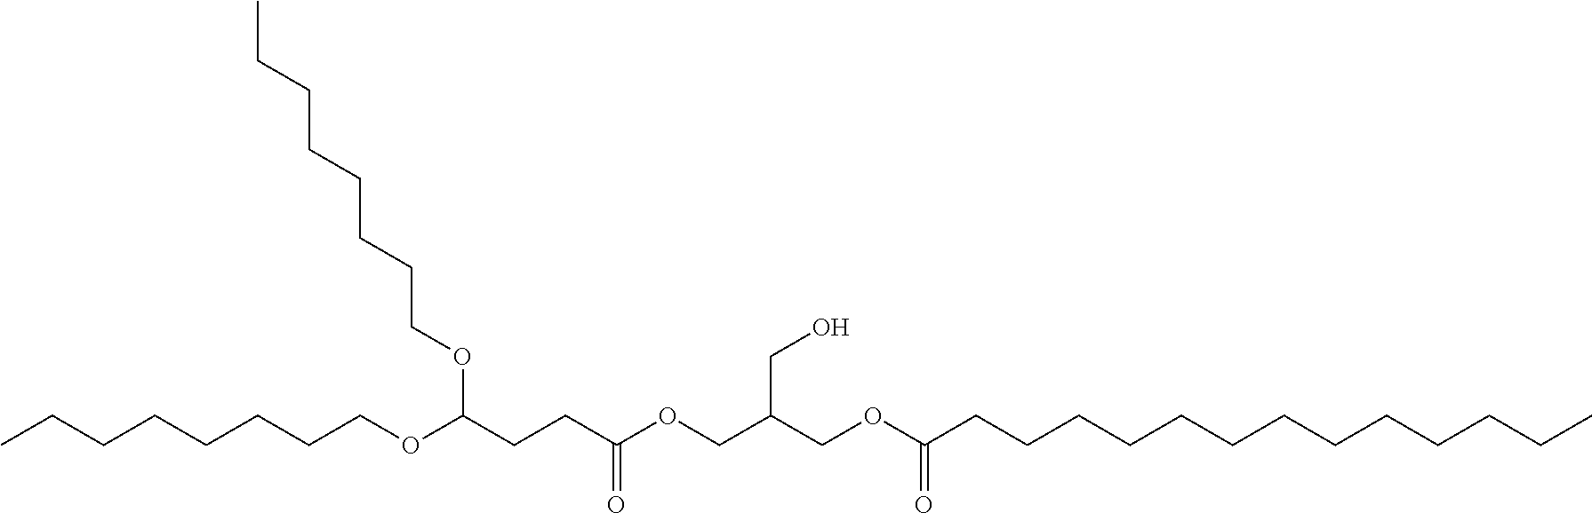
CCCCCCCCOC(CCC(OCC(COC(CCCCCCCCCCCCC)=O)CO)=O)OCCCCCCCC
